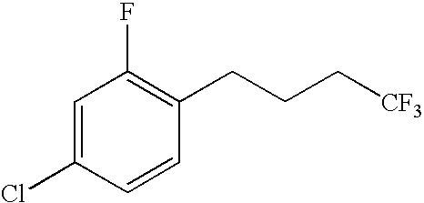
C1=C(Cl)C=CC(CCC[CF3])=C1F
